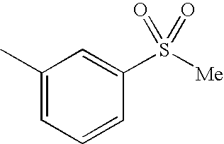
C1(C)=CC=CC(S([Me])(=O)=O)=C1
